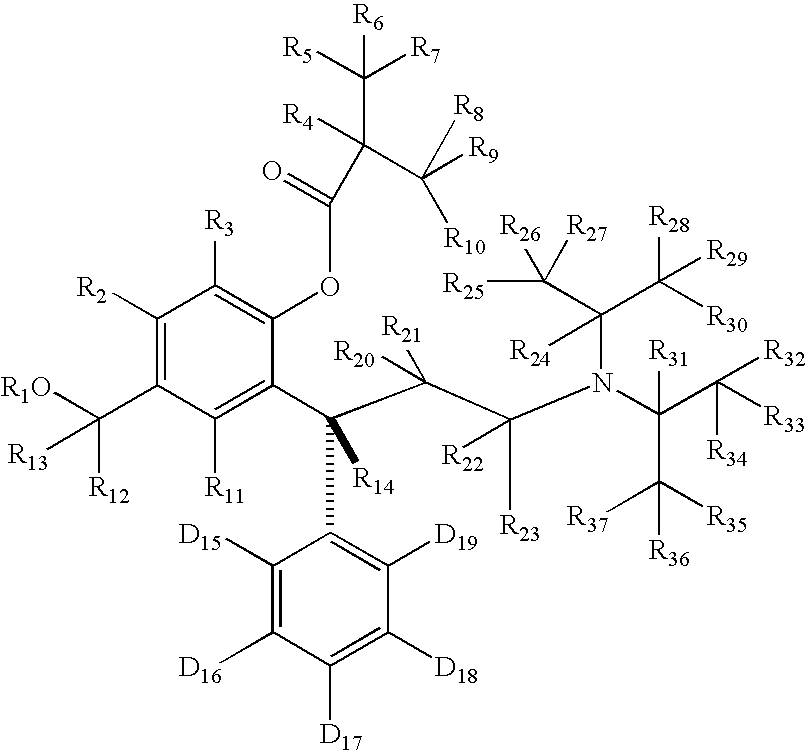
C1([R2])=C(C([R1O])([R12])[R13])C([R11])=C(C(C(C(N(C(C([R33])([R34])[R32])([R31])C([R35])([R37])[R36])C(C([R25])([R26])[R27])(C([R28])([R29])[R30])[R24])([R23])[R22])([R20])[R21])(C2=C([D19])C([D18])=C([D17])C([D16])=C2[D15])[R14])C(OC(=O)C([R4])(C([R9])([R8])[R10])C([R5])([R7])[R6])=C1[R3]
